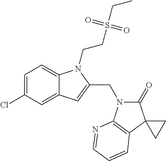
C1=C(Cl)C=C2C(=C1)N(CCS(CC)(=O)=O)C(CN1C(=O)C3(C4=C1N=CC=C4)CC3)=C2
